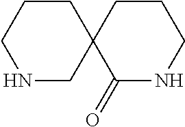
C1CCNCC12C(=O)NCCC2
